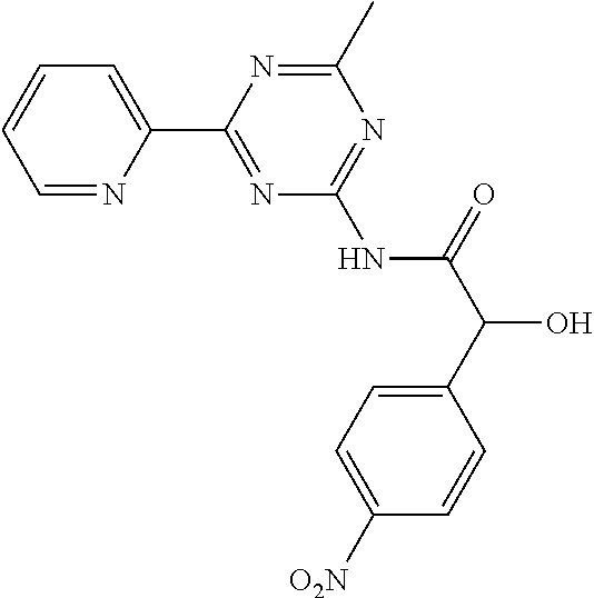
C1=NC(C2=NC(NC(C(C3=CC=C([O2N])C=C3)O)=O)=NC(C)=N2)=CC=C1
